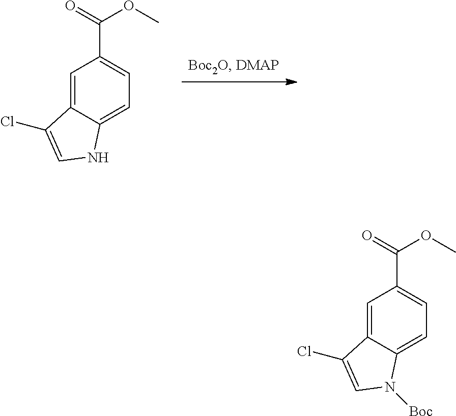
C1=C2C(=CC=C1C(=O)OC)NC=C2Cl.C1=C2C(=CC=C1C(=O)OC)N([Boc])C=C2Cl
